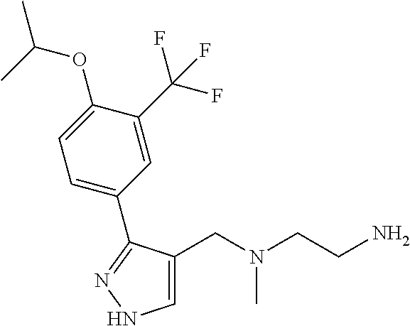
C1(CN(CCN)C)=CNN=C1C1=CC=C(OC(C)C)C(C(F)(F)F)=C1
